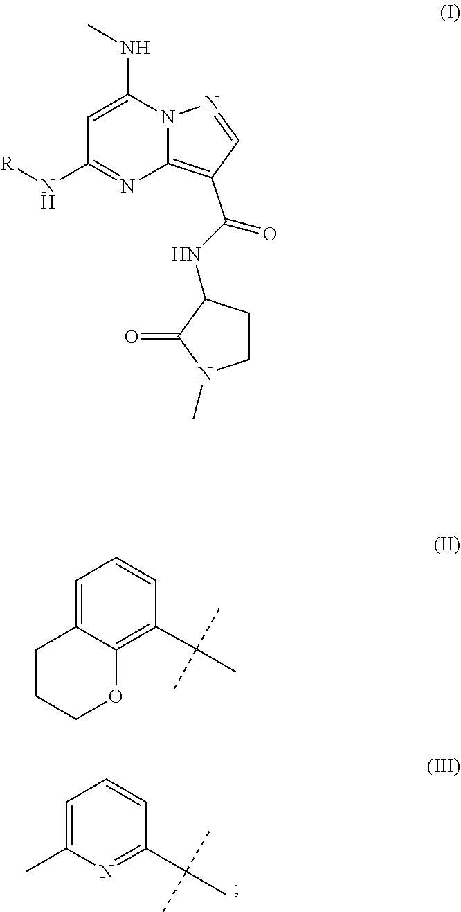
C1(C(C)(C)C)=NC(C)=CC=C1.N12N=CC(C(NC3CCN(C)C3=O)=O)=C1N=C(N[R])C=C2NC.C1=CC(C(C)(C)C)=C2C(=C1)CCCO2
